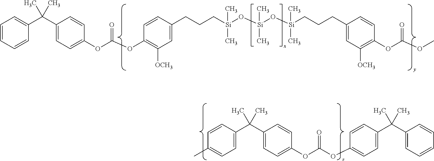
C1=CC(C(C2=CC=C(OC(OC3=CC=C(C(C4=CC=CC=C4)(C)C)C=C3)=O)C=C2)(C)C)=CC=C1C.C1=CC=CC(C(C2=CC=C(OC(OC3=C([OCH3])C=C(CCC[Si](O[Si](O[Si](CCCC4=CC([OCH3])=C(OC(OC)=O)C=C4)(C)C)(C)C)(C)C)C=C3)=O)C=C2)(C)C)=C1
